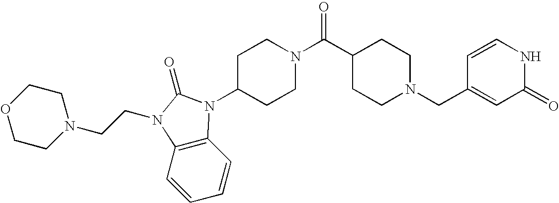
C1=CC2=C(C=C1)N(CCN1CCOCC1)C(=O)N2C1CCN(C(C2CCN(CC3=CC(=O)NC=C3)CC2)=O)CC1
